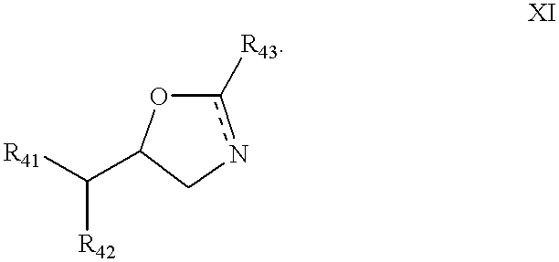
C1(C([R41])[R42])Cnc([R43])O1
